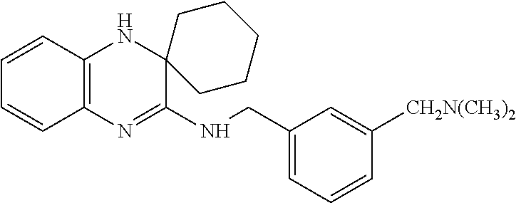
C1=CC2=C(C=C1)N=C(NCC1=CC=CC([CH2N(CH3)2])=C1)C1(N2)CCCCC1
